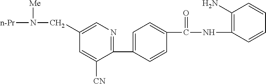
C1(C2=CC=C(C(NC3=C(N)C=CC=C3)=O)C=C2)=NC=C(CN([Me])[n-Pr])C=C1[CN]
